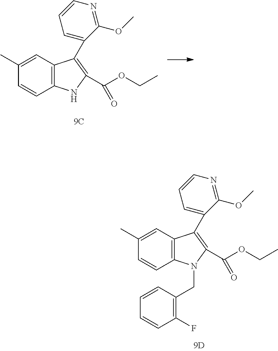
C12=C(C=C(C)C=C1)C(C1=CC=CN=C1OC)=C(C(OCC)=O)N2CC1=C(F)C=CC=C1.C12=C(C=C(C)C=C1)C(C1=CC=CN=C1OC)=C(C(OCC)=O)N2
